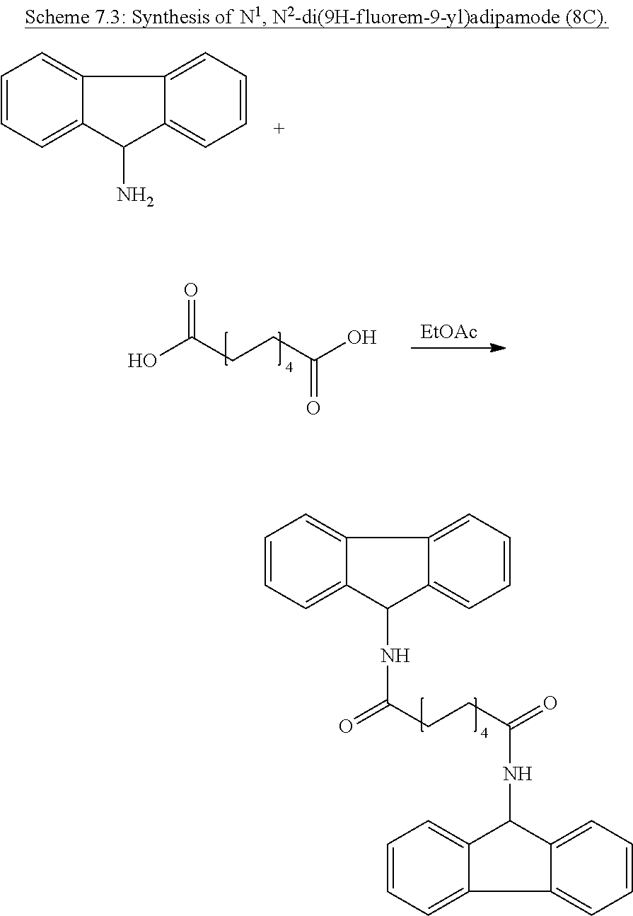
C1=CC=C2C(=C1)C1=CC=CC=C1C2NC(CCC(=O)NC1C2=CC=CC=C2C2=CC=CC=C12)=O.C1=CC=C2C(=C1)C1=CC=CC=C1C2N.O=C(CCC(O)=O)O.[EtOAc]
